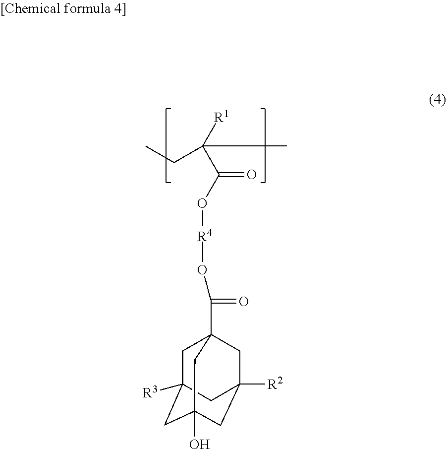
CCC([R1])(C)C(=O)O[R4]OC(=O)C12CC3([R3])CC(O)(CC([R2])(C1)C3)C2
